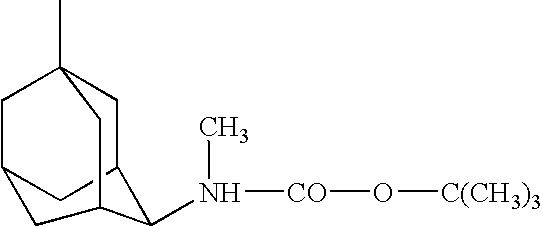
C1C2CC3CC1(C)CC(C3N([CO]O[C(CH3)3])C)C2
